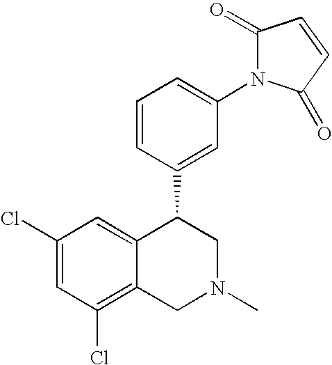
C1(Cl)=CC(Cl)=C2C(=C1)C(C1=CC(N3C(=O)C=CC3=O)=CC=C1)CN(C)C2
